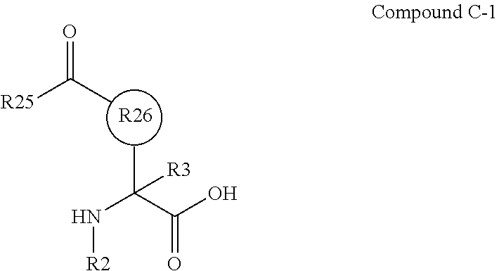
[R25]C(C)=O.[R26].CC(C(O)=O)(N[R2])[R3]
